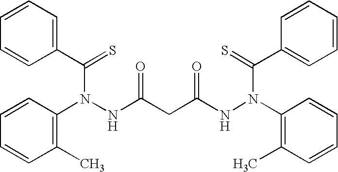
C1(N(NC(CC(NN(C2=C(C)C=CC=C2)C(=S)C2=CC=CC=C2)=O)=O)C(C2=CC=CC=C2)=S)=C(C)C=CC=C1
